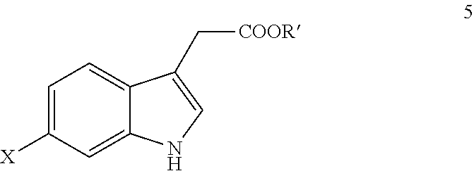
C1=C([X])C=C2C(=C1)C(C[COOR])=CN2
